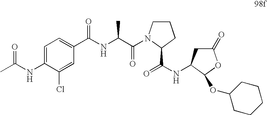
C1=C(NC(C)=O)C(Cl)=CC(C(NC(C(=O)N2CCCC2C(NC2CC(=O)OC2OC2CCCCC2)=O)C)=O)=C1
